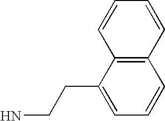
C12=C(C(CCN)=CC=C1)C=CC=C2
